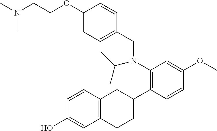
N(CCOC1=CC=C(CN(C2=C(C3CC4=C(CC3)C=C(O)C=C4)C=CC(OC)=C2)C(C)C)C=C1)(C)C
